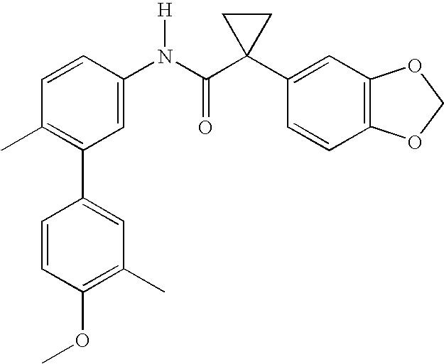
C1=CC(N(C(C2(C3=CC4=C(C=C3)OCO4)CC2)=O)[H])=CC(C2=CC(C)=C(OC)C=C2)=C1C
